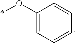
*OC1=CC=CC=C1
